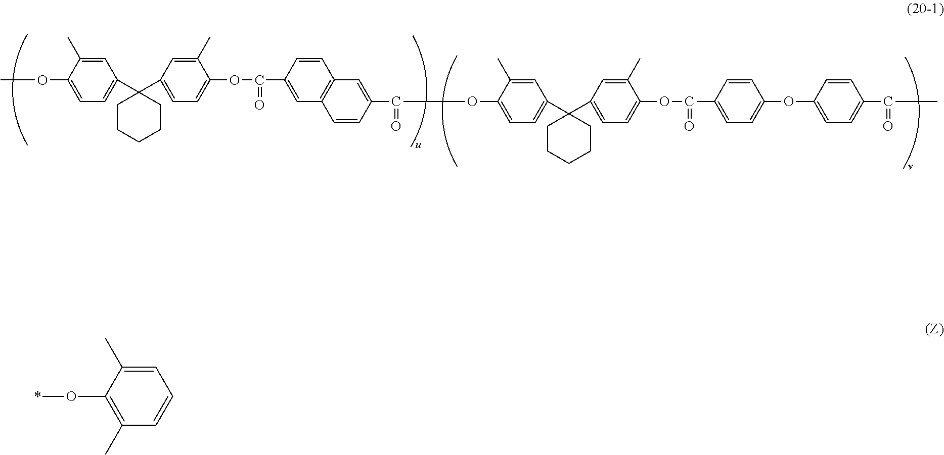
COC1=CC=C(C2(C3=CC=C(OC(C4=CC5=C(C=C4)C=C(C(OC4=CC=C(C6(C7=CC=C(OC(C8=CC=C(OC9=CC=C(C(C)=O)C=C9)C=C8)=O)C(C)=C7)CCCCC6)C=C4C)=O)C=C5)=O)C(C)=C3)CCCCC2)C=C1C.C1(O*)=C(C)C=CC=C1C
